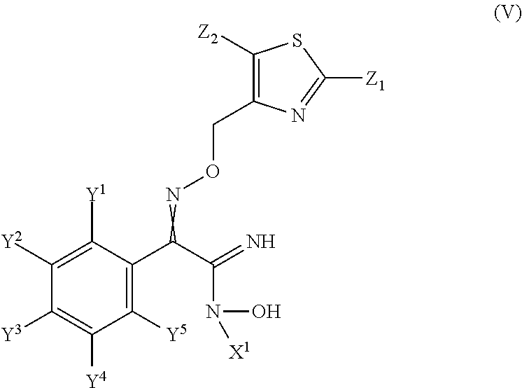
C1([Y5])=C(C(C(N(O)[X1])=N)=NOCC2=C([Z2])SC([Z1])=N2)C([Y1])=C([Y2])C([Y3])=C1[Y4]
